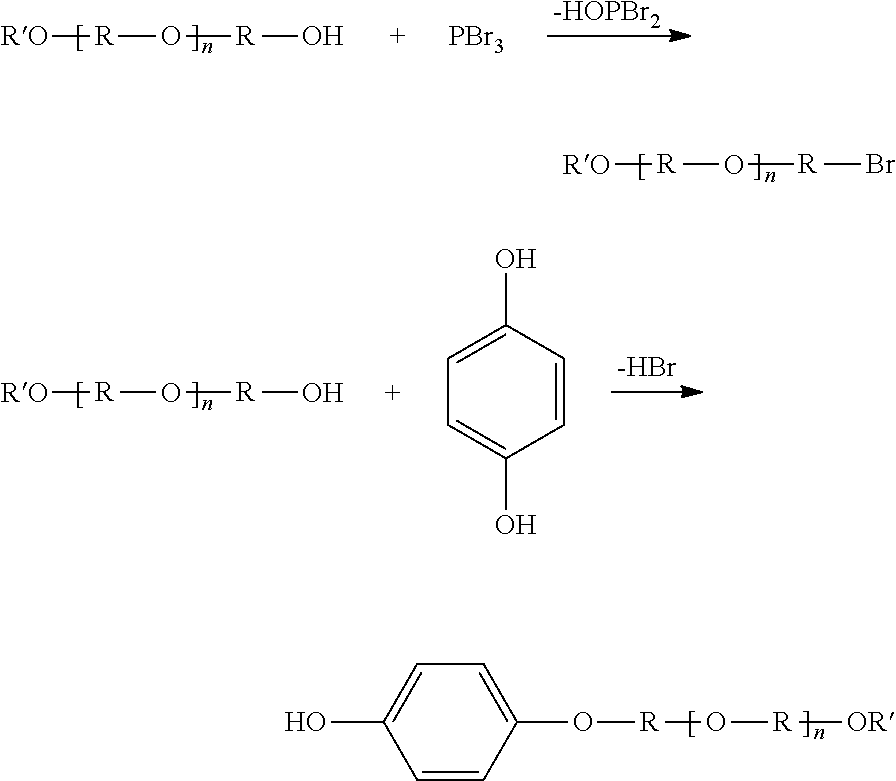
[RO][R]O[R]O.[PBr3].[-HOPBr2].[RO][R]O[R]Br.[RO][R]O[R]O.[-HBr].C1=CC(O)=CC=C1O.[R](O[R][OR])OC1=CC=C(O)C=C1
